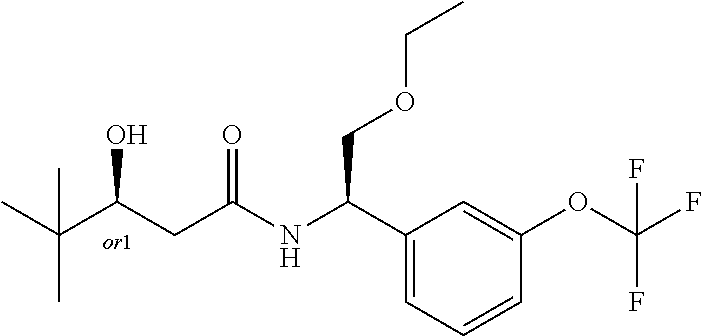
C1=C(C(NC(CC(C(C)(C)C)O)=O)COCC)C=C(OC(F)(F)F)C=C1
